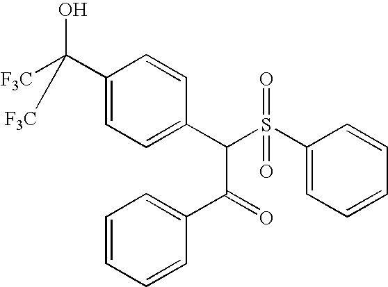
C1(C(O)([F3C])[F3C])=CC=C(C(S(C2=CC=CC=C2)(=O)=O)C(C2=CC=CC=C2)=O)C=C1
